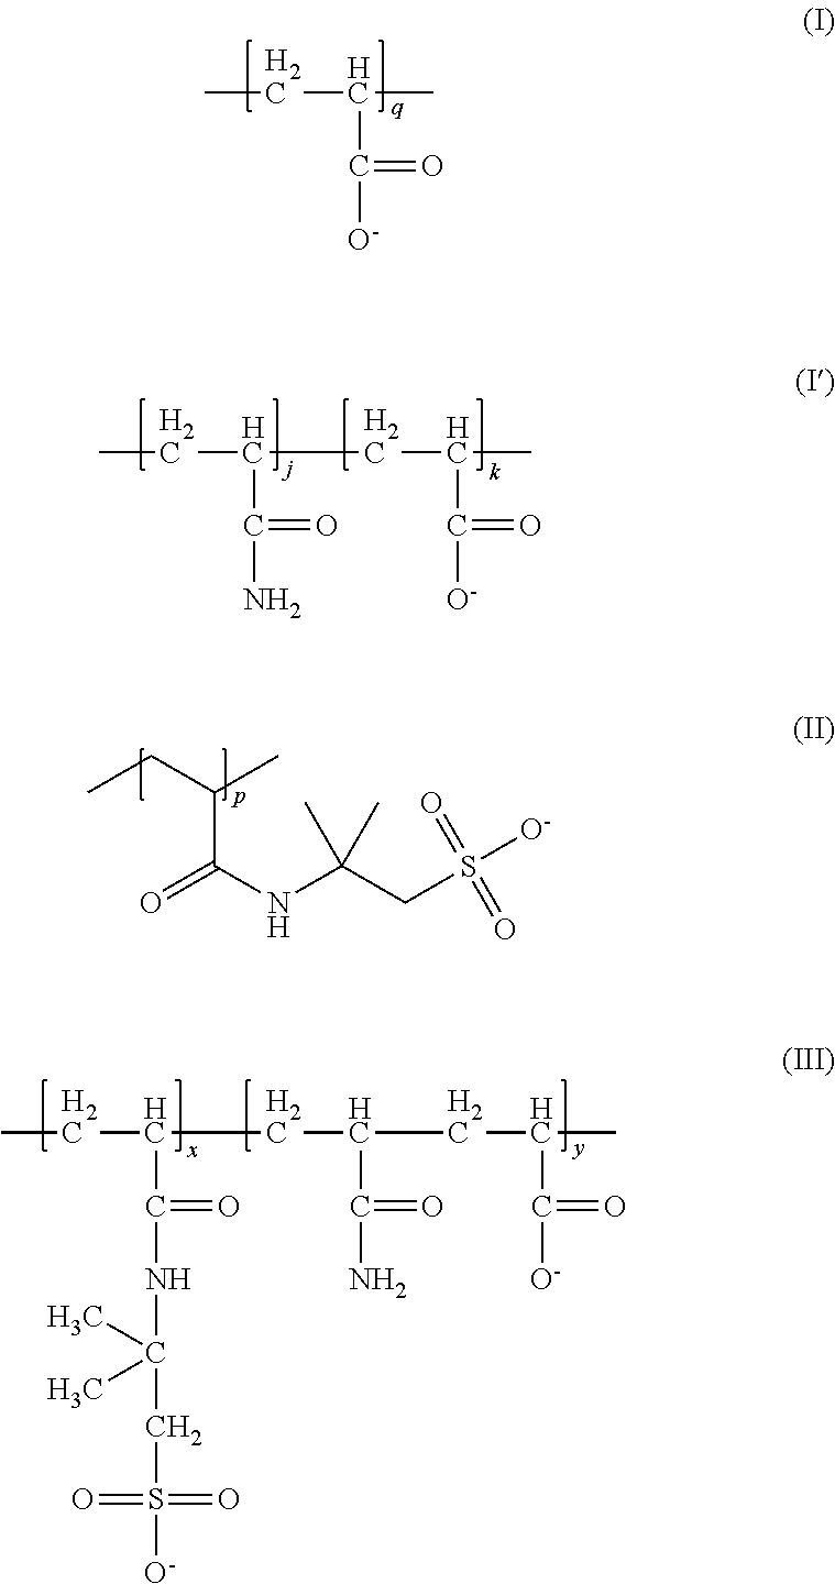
CCC(C)C([O-])=O.CCC(C)C(NC(CS(=O)(=O)[O-])(C)C)=O.CCC(C(N)=O)CC(C([O-])=O)C.CCC(C(NC(C)(C)CS(=O)(=O)[O-])=O)CC(C(N)=O)CC(C([O-])=O)C
